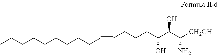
CCCCCCCCCC=CCCCC(C(C([CH2OH])N)O)O
